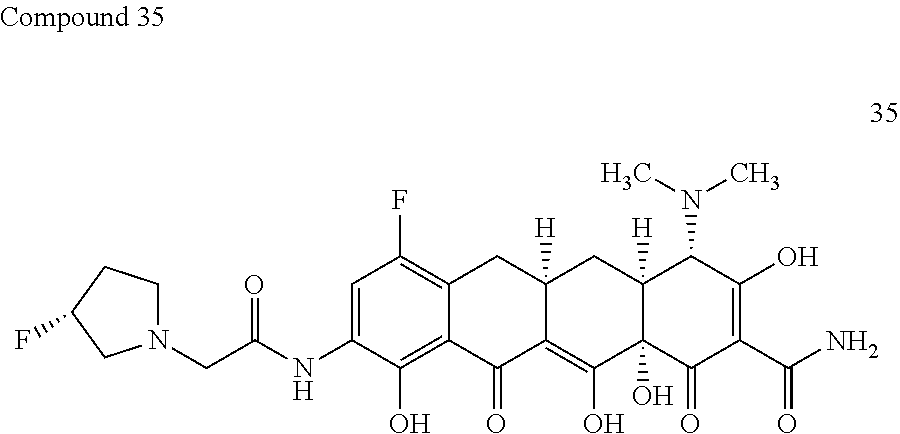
C12([H])C(O)(C(=O)C(C(N)=O)=C(O)C1N(C)C)C(O)=C1C([H])(C2)CC2=C(F)C=C(NC(CN3CCC(F)C3)=O)C(O)=C2C1=O
